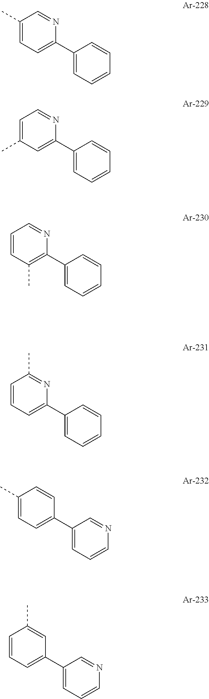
C1(C)=CC=C(C2=CC=CC=C2)N=C1.C1=C(C)C=C(C2=CC=CC=C2)N=C1.C1=CC(C)=C(C2=CC=CC=C2)N=C1.C1=CC=C(C2=CC=CC=C2)N=C1C.C1(C)=CC=C(C2=CC=CN=C2)C=C1.C1=CC=C(C2=CC=CN=C2)C=C1C
